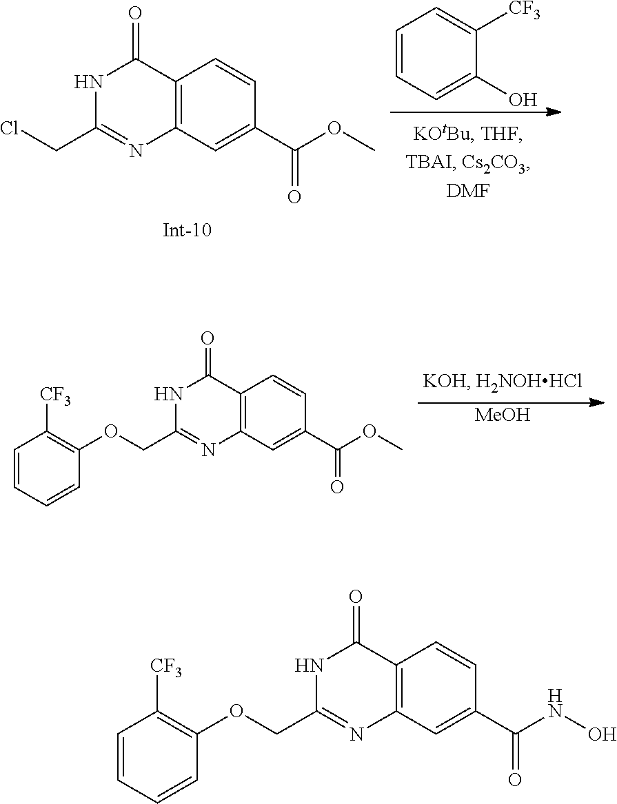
N1C(COC2=C([CF3])C=CC=C2)=NC2=C(C1=O)C=CC(C(NO)=O)=C2.N1C(CCl)=NC2=C(C1=O)C=CC(C(OC)=O)=C2.C1=CC=C(O)C([CF3])=C1.N1C(COC2=C([CF3])C=CC=C2)=NC2=C(C1=O)C=CC(C(OC)=O)=C2.[MeOH]
